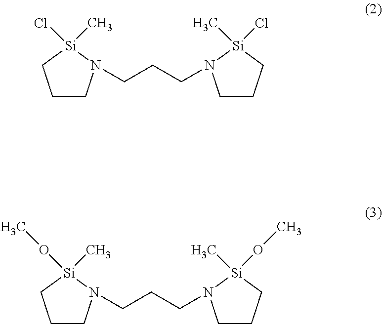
C1CN(CCCN2CCC[Si]2(OC)C)[Si](OC)(C)C1.C1CN(CCCN2CCC[Si]2(Cl)C)[Si](Cl)(C)C1
